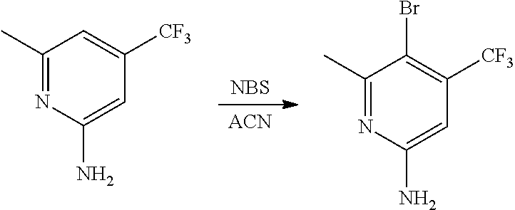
[ACN].[NBS].C1(C)=NC(N)=CC([CF3])=C1.C1(C)=NC(N)=CC([CF3])=C1Br
